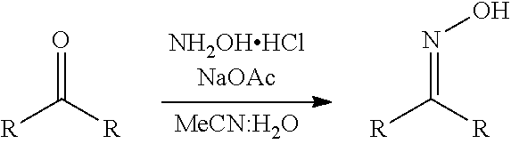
O=C([R])[R].N(=C([R])[R])O
